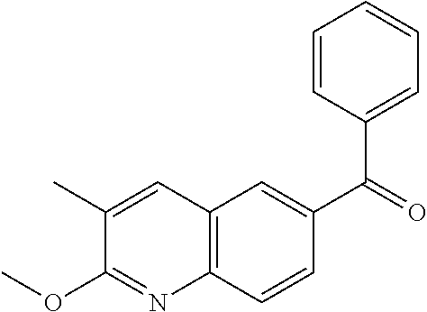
C12=C(C=CC(C(=O)C3=CC=CC=C3)=C1)N=C(OC)C(C)=C2
